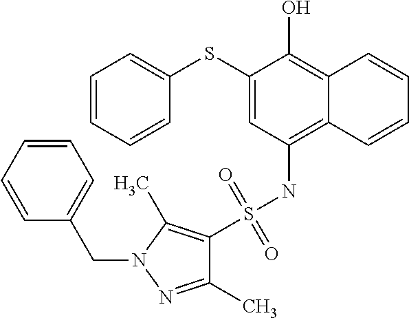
C1(SC2=CC=CC=C2)=CC(NS(=O)(=O)C2=C(C)N(CC3=CC=CC=C3)N=C2C)=C2C(=C1O)C=CC=C2
